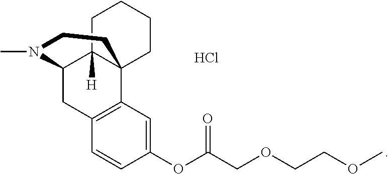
CN1C2CC3=C(C4(C2([H])CCCC4)CC1)C=C(OC(=O)COCCOC)C=C3.Cl
